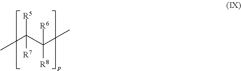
CC(C(C)([R6])[R8])([R7])[R5]
